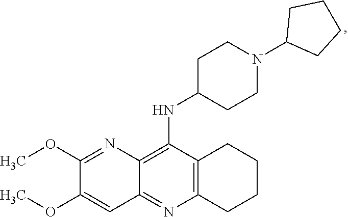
C12=C(N=C3C(=C1NC1CCN(C4CCCC4)CC1)N=C(OC)C(OC)=C3)CCCC2
